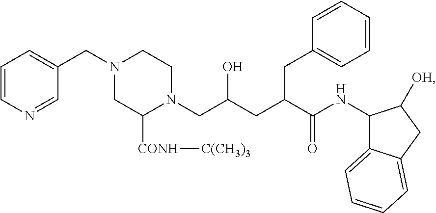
C1=CN=CC(CN2CC([CONH][C(CH3)3])N(CC(O)CC(CC3=CC=CC=C3)C(NC3C4=CC=CC=C4CC3[OH])=O)CC2)=C1
